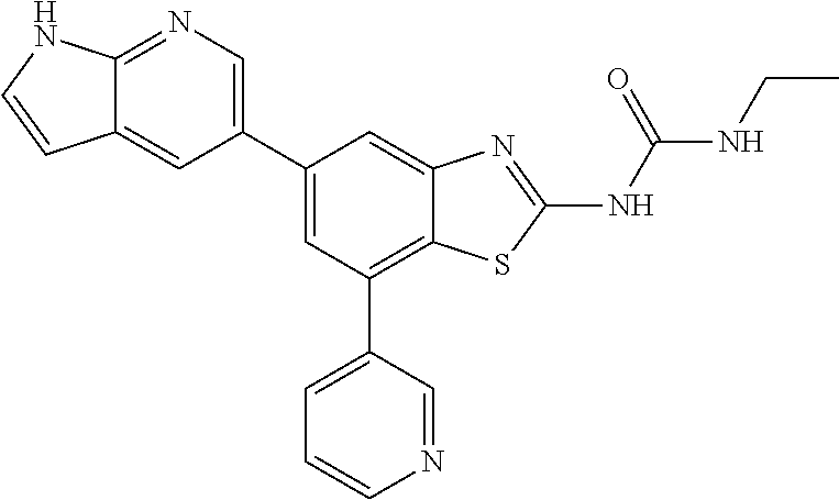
C12=NC=C(C3=CC(C4=CC=CN=C4)=C4C(=C3)N=C(NC(NCC)=O)S4)C=C1C=CN2
